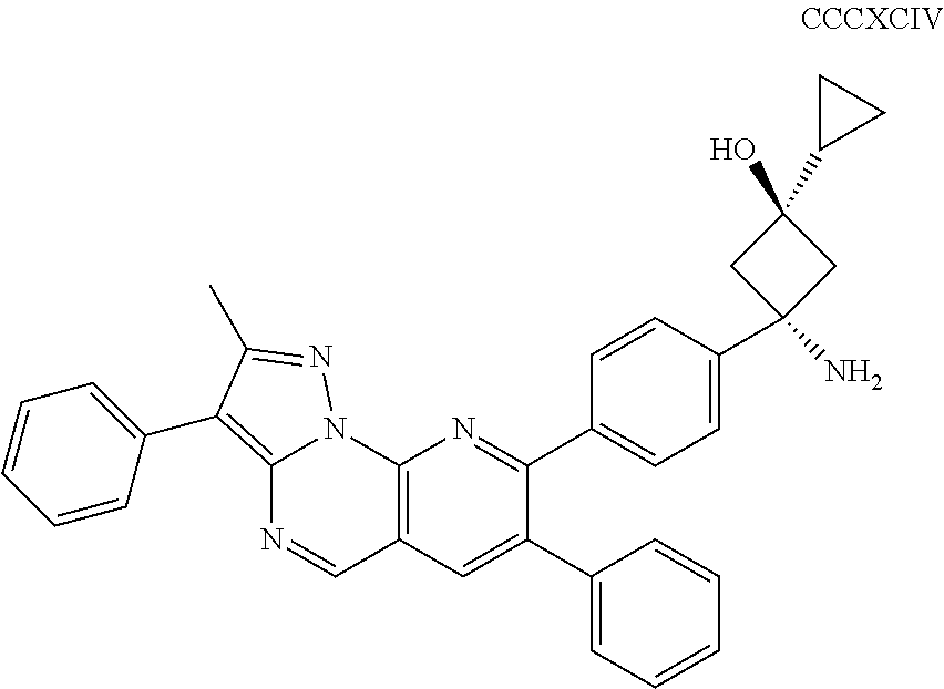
C12=C(C=C(C3=CC=CC=C3)C(C3=CC=C(C4(N)CC(C5CC5)(O)C4)C=C3)=N1)C=NC1=C(C3=CC=CC=C3)C(C)=NN21
